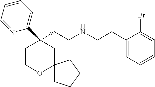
C1(CCNCCC2=CC=CC=C2Br)(C2=CC=CC=N2)CCOC2(C1)CCCC2
